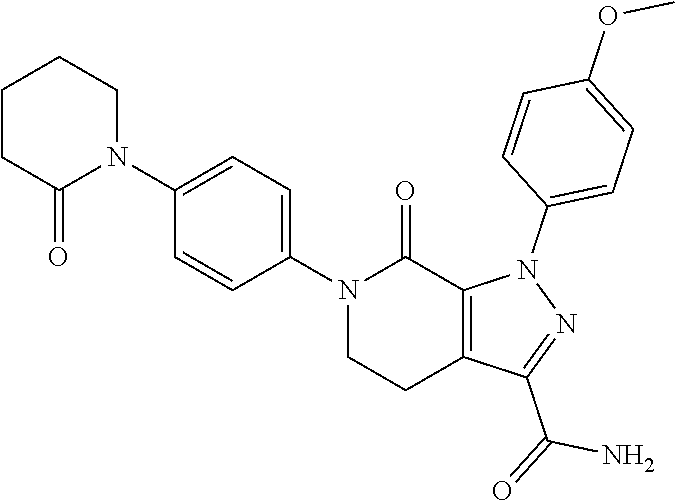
N1(C2=CC=C(N3CCCCC3=O)C=C2)CCC2=C(C1=O)N(C1=CC=C(OC)C=C1)N=C2C(N)=O
